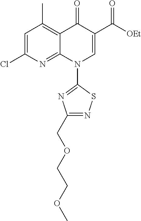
C1=C(Cl)N=C2C(=C1C)C(=O)C(C([OEt])=O)=CN2C1=NC(COCCOC)=NS1
